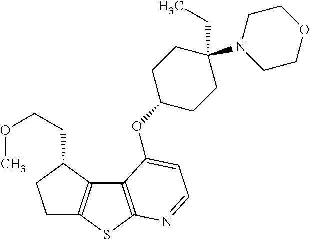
C1C2=C(C(CCOC)C1)C1=C(S2)N=CC=C1OC1CCC(N2CCOCC2)(CC)CC1
